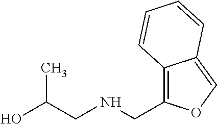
OC(CNCC1=C2C(=CO1)C=CC=C2)C
